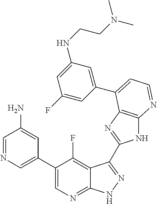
C1=NC=C(C2=CN=C3C(=C2F)C(C2=NC4=C(N2)N=CC=C4C2=CC(NCCN(C)C)=CC(F)=C2)=NN3)C=C1N
